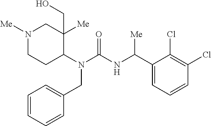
N1([Me])CCC(N(C(=O)NC(C2=CC=CC(Cl)=C2Cl)[Me])CC2=CC=CC=C2)C([Me])(CO)C1
